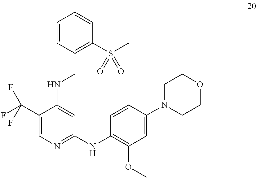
C1(C(F)(F)F)=CN=C(NC2=C(OC)C=C(N3CCOCC3)C=C2)C=C1NCC1=C(S(C)(=O)=O)C=CC=C1
